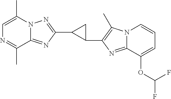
N12C(=NC(C3C(C4=C(C)N5C(=N4)C(OC(F)F)=CC=C5)C3)=N1)C(C)=NC=C2C
